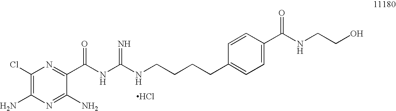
C1(Cl)=C(N)N=C(N)C(C(NC(NCCCCC2=CC=C(C(NCCO)=O)C=C2)=N)=O)=N1.Cl
